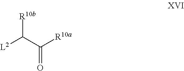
[L2]C(C([R10a])=O)[R10b]
